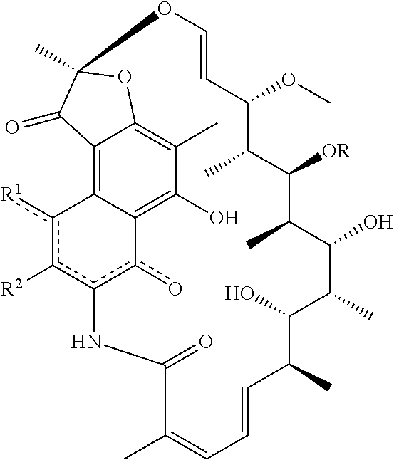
C12=C3C4=C(O)C(C)=C1OC(C)(C2=O)OC=CC(OC)C(C)C([OR])C(C)C(O)C(C)C(O)C(C)C=CC=C(C)C(=O)Nc(c([R2])c3[R1])c4o
